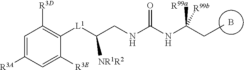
[NR1R2]C([L1]C1=C([R3D])C=C([R3A])C=C1[R3E])CNC(NC([R99a])(CC)[R99b])=O.B
